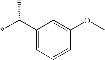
C1(C(*)C)=CC=CC(OC)=C1
